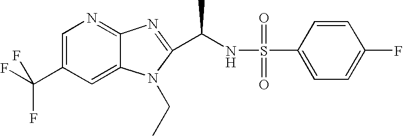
C1=C(C(F)(F)F)C=C2C(=N1)N=C(C(NS(=O)(=O)C1=CC=C(F)C=C1)C)N2CC
